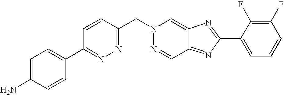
C1=CC(CN2N=CC3=NC(C4=CC=CC(F)=C4F)=NC3=C2)=NN=C1C1=CC=C(N)C=C1
